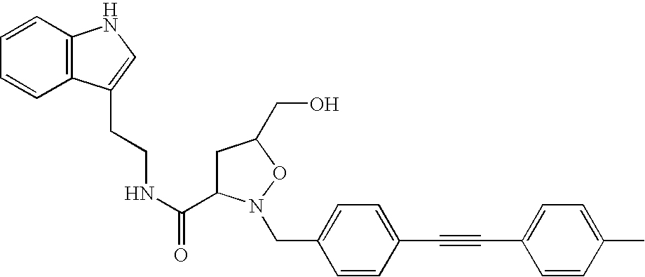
C12=C(C=CC=C1)NC=C2CCNC(C1CC(CO)ON1CC1=CC=C(C#CC2=CC=C(C)C=C2)C=C1)=O
